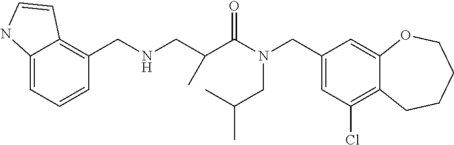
C1(CN(CC(C)C)C(=O)C(C)CNCC2=C3C(=CC=C2)NC=C3)=CC(Cl)=C2C(=C1)OCCCC2
